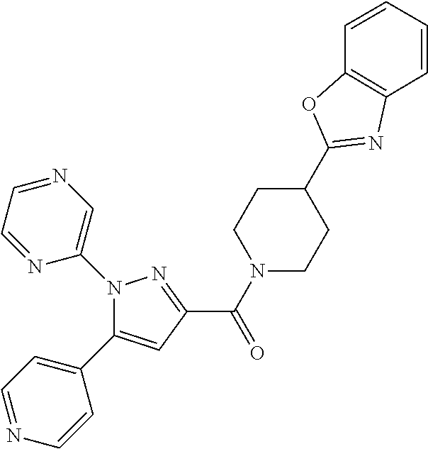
C(=O)(C1=NN(C2=CN=CC=N2)C(C2=CC=NC=C2)=C1)N1CCC(C2=NC3=C(C=CC=C3)O2)CC1
